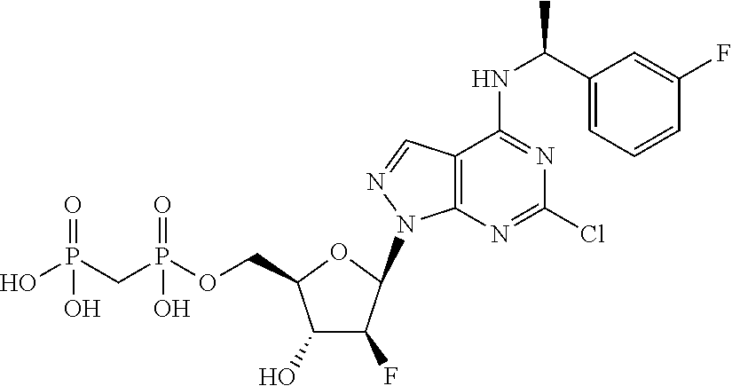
N1(C2C(F)C(O)C(COP(CP(O)(=O)O)(=O)O)O2)N=CC2=C1N=C(Cl)N=C2NC(C1=CC=CC(F)=C1)C
